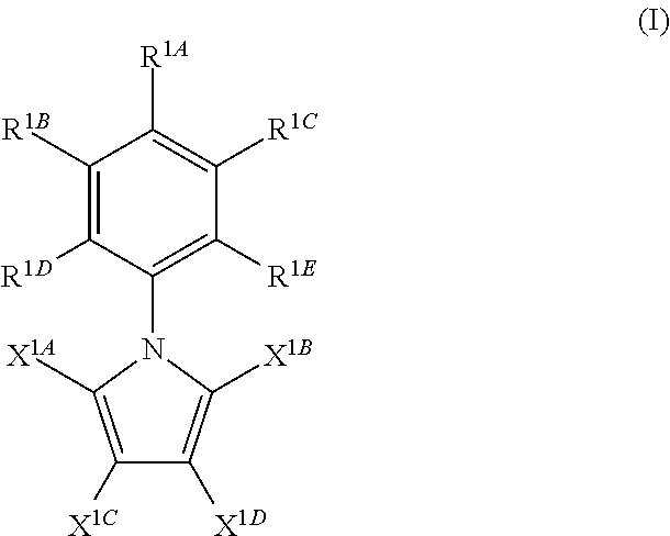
C1([X1C])=C([X1A])N(C2=C([R1E])C([R1C])=C([R1A])C([R1B])=C2[R1D])C([X1B])=C1[X1D]
